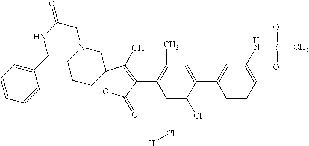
C12(OC(=O)C(C3=C(C)C=C(C4=CC(NS(C)(=O)=O)=CC=C4)C(Cl)=C3)=C1O)CN(CC(=O)NCC1=CC=CC=C1)CCC2.[H]Cl
